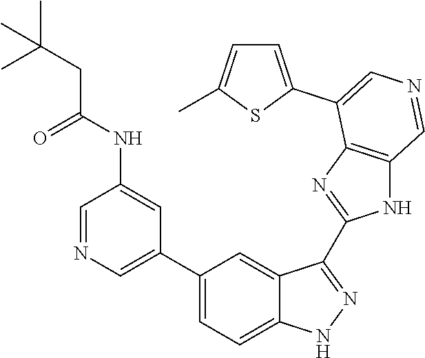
C1(C2=CN=CC(NC(CC(C)(C)C)=O)=C2)=CC=C2C(=C1)C(C1=NC3=C(N1)C=NC=C3C1=CC=C(C)S1)=NN2
